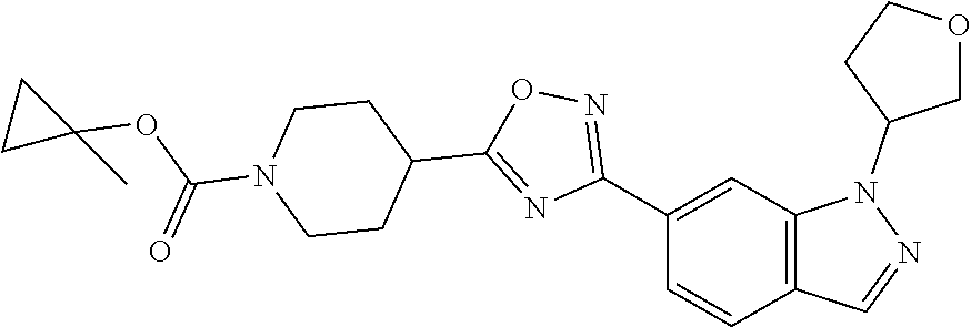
C12=C(C=C(C3=NOC(C4CCN(C(OC5(C)CC5)=O)CC4)=N3)C=C1)N(C1COCC1)N=C2
